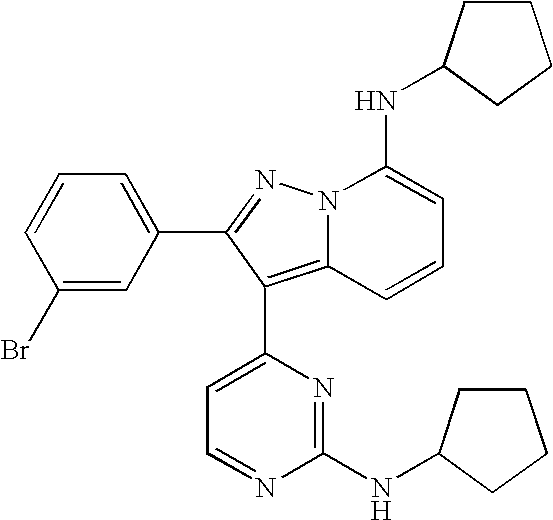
C1(Br)=CC(C2=NN3C(=C2C2=CC=NC(NC4CCCC4)=N2)C=CC=C3NC2CCCC2)=CC=C1
